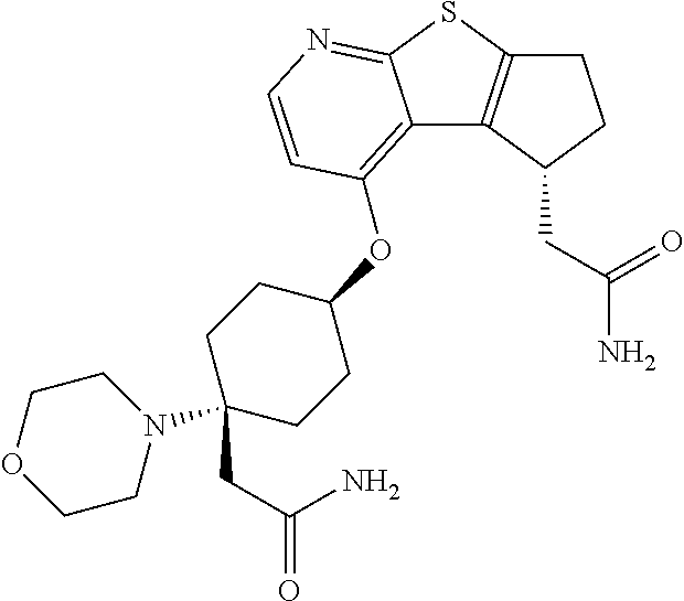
C1C2=C(C(CC(N)=O)C1)C1=C(OC3CCC(N4CCOCC4)(CC(N)=O)CC3)C=CN=C1S2
